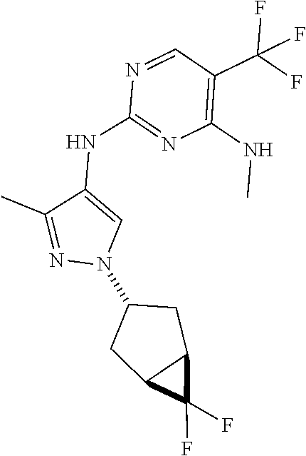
N1=CC(C(F)(F)F)=C(NC)N=C1NC1=CN(C2CC3C(C2)C3(F)F)N=C1C
